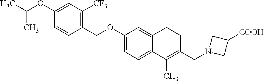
C1=C(OC(C)C)C=CC(COC2=CC=C3C(=C2)CCC(CN2CC([COOH])C2)=C3C)=C1[CF3]
